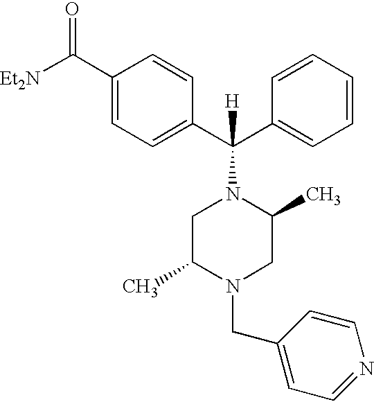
[Et2N]C(C1=CC=C(C(C2=CC=CC=C2)(N2CC(C)N(CC3=CC=NC=C3)CC2C)[H])C=C1)=O
